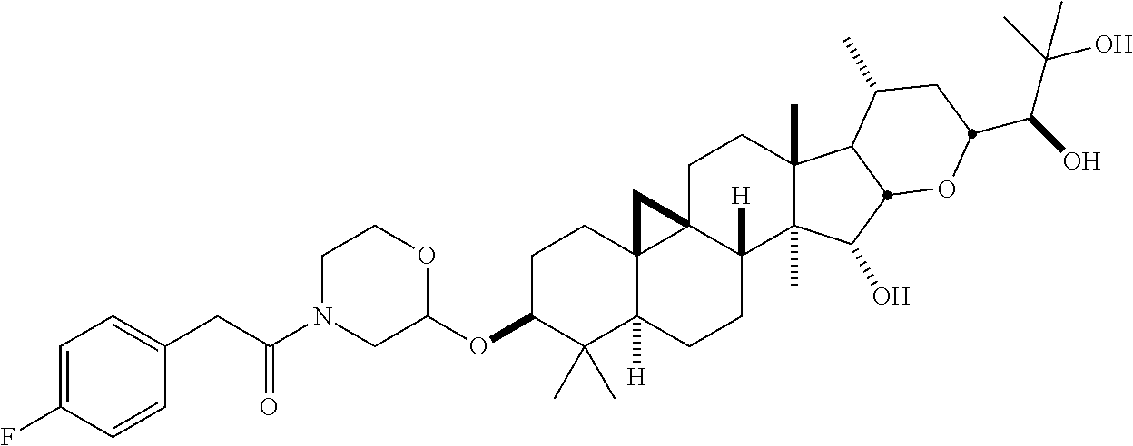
C(C(N1CC(OC2C(C)(C)C3([H])C4(CC2)C2(CCC5(C)C(C)(C(O)C6C5C(C)CC(C(O)C(C)(O)C)O6)C2([H])CC3)C4)OCC1)=O)C1=CC=C(F)C=C1
